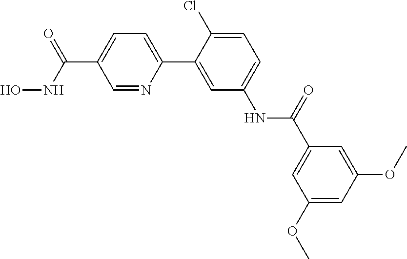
C(C1=CC=C(C2=CC(NC(C3=CC(OC)=CC(OC)=C3)=O)=CC=C2Cl)N=C1)(=O)NO
